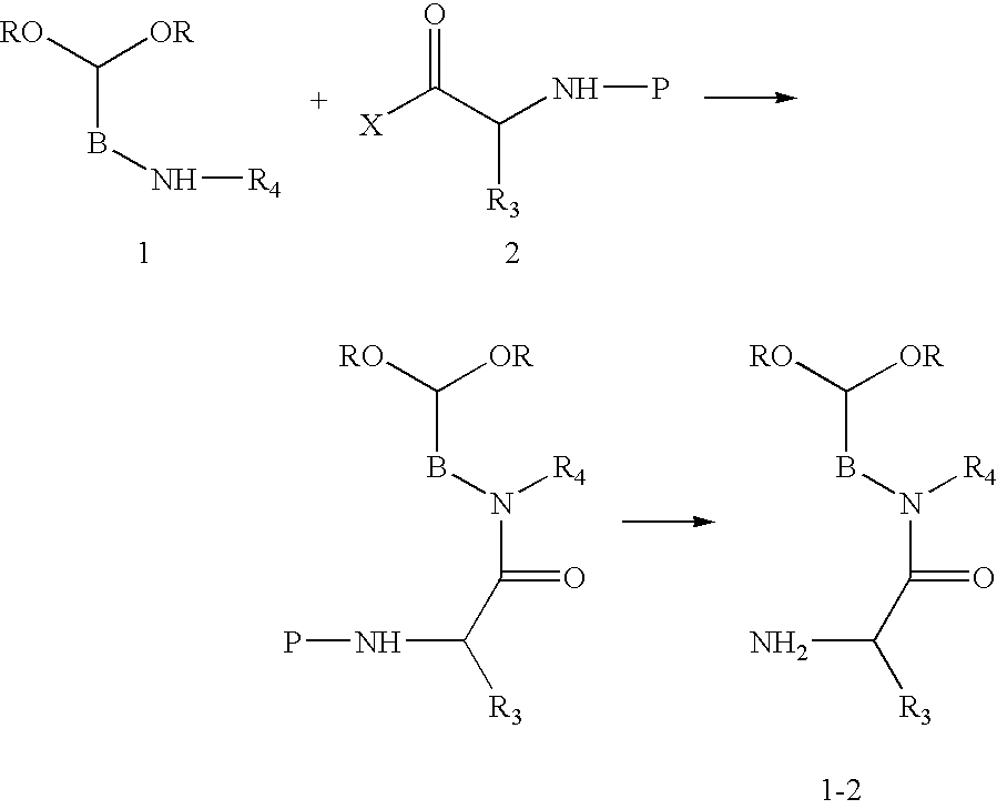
B(C([RO])[OR])N[R4].[X]C(C(NP)[R3])=O.B(C([RO])[OR])N(C(C([R3])NP)=O)[R4].B(C([RO])[OR])N(C(C([R3])N)=O)[R4]
